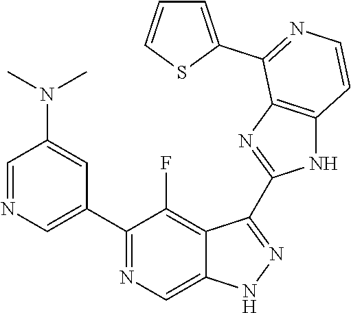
C1=NC=C(C2=NC=C3C(=C2F)C(C2=NC4=C(N2)C=CN=C4C2=CC=CS2)=NN3)C=C1N(C)C
